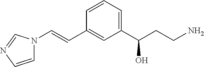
C(=CC1=CC(C(CCN)O)=CC=C1)N1C=CN=C1
